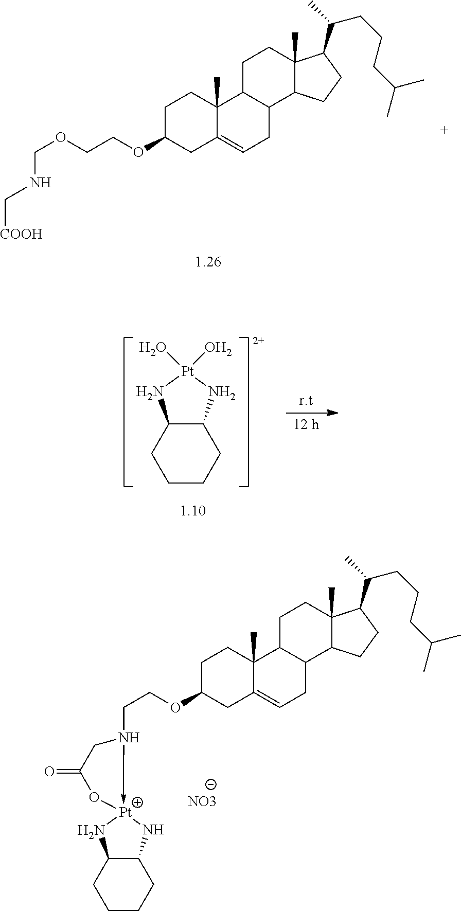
C1CCCC2C1N[Pt](O)(O)N2.C1C(OCCOCNC[COOH])CC2=CCC3C(C2(C)C1)CCC1(C)C3CCC1C(CCCC(C)C)C.C1C(OCCN2->[Pt]3(OC(=O)C2)NC2CCCCC2N3)CC2=CCC3C(C2(C)C1)CCC1(C)C3CCC1C(CCCC(C)C)C.[NO3]
